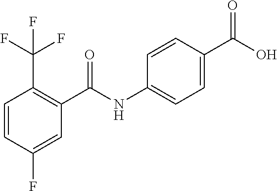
FC(F)(C1=C(C(NC2=CC=C(C(O)=O)C=C2)=O)C=C(F)C=C1)F
